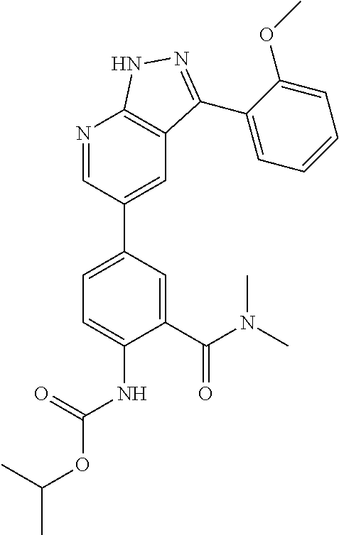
O(C(=O)NC1=CC=C(C2=CC3=C(N=C2)NN=C3C2=CC=CC=C2OC)C=C1C(N(C)C)=O)C(C)C
